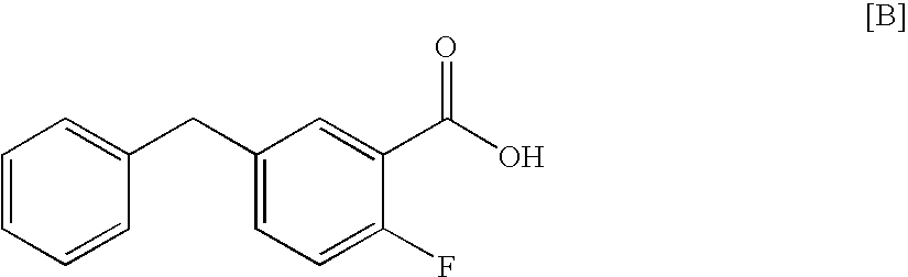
C1=CC=CC(CC2=CC=C(F)C(C(O)=O)=C2)=C1
